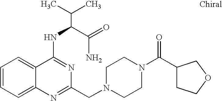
C1=CC=C2C(=C1)C(NC(C(N)=O)C(C)C)=NC(CN1CCN(C(C3CCOC3)=O)CC1)=N2
